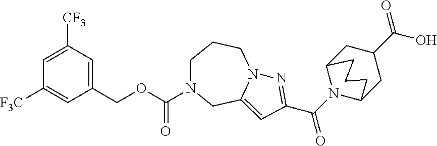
C1(COC(N2CCCN3C(=CC(C(=O)N4C5CC(C(=O)O)CC4CCC5)=N3)C2)=O)=CC([CF3])=CC([F3C])=C1
